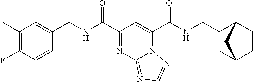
C1(C)=C(F)C=CC(CNC(=O)C2=NC3=NC=NN3C(C(=O)NCC3CC4CCC3C4)=C2)=C1
